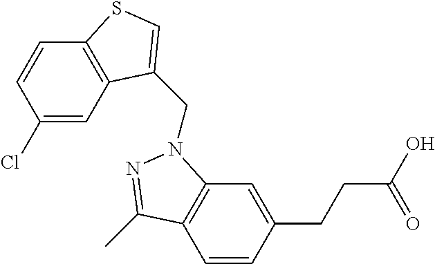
C1=CC(CCC(O)=O)=CC2=C1C(C)=NN2CC1=CSC2=C1C=C(Cl)C=C2
